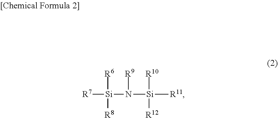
[R7][Si](N([Si]([R11])([R12])[R10])[R9])([R8])[R6]
